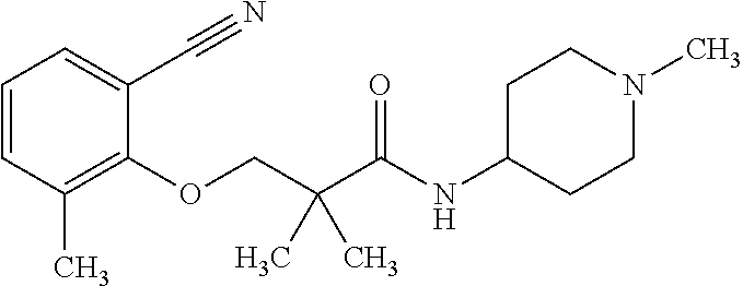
C1=CC(C)=C(OCC(C(=O)NC2CCN(C)CC2)(C)C)C(C#N)=C1
